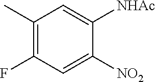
C1(C)=C(F)C=C([NO2])C([NHAc])=C1
